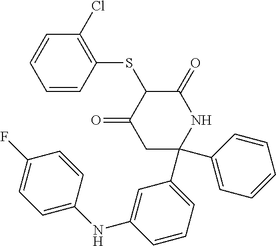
C1=CC(SC2C(=O)CC(C3=CC=CC(NC4=CC=C(F)C=C4)=C3)(C3=CC=CC=C3)NC2=O)=C(Cl)C=C1
